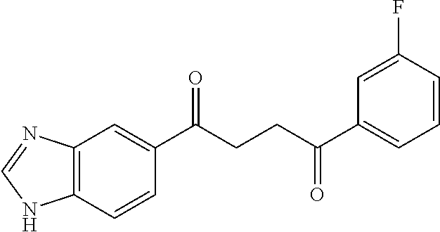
C12=C(C=CC(C(CCC(C3=CC=CC(F)=C3)=O)=O)=C1)NC=N2
